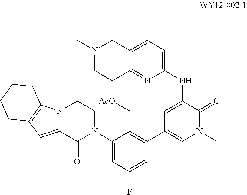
C12=CC=C(NC3=CC(C4=C(C[AcO])C(N5CCN6C(=CC7=C6CCCC7)C5=O)=CC(F)=C4)=CN(C)C3=O)N=C1CCN(CC)C2
